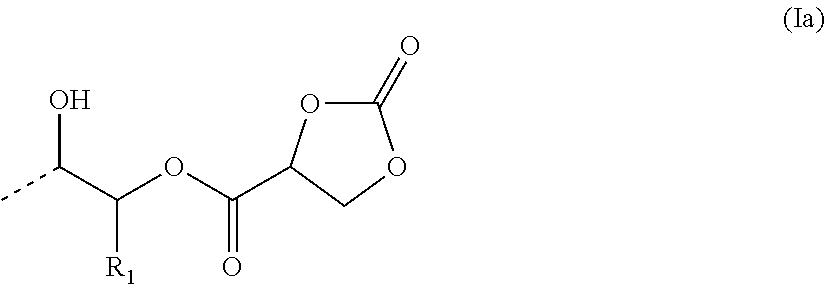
C1(=O)OC(C(=O)OC([R1])C(C)O)CO1
